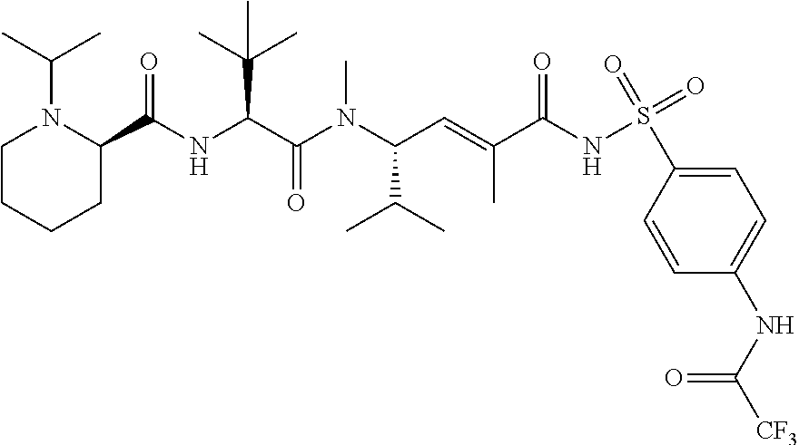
C1CCCC(C(NC(C(=O)N(C(C(C)C)C=C(C)C(NS(=O)(=O)C2=CC=C(NC([CF3])=O)C=C2)=O)C)C(C)(C)C)=O)N1C(C)C
